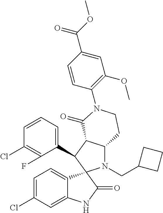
C1(C2C3C(N(CC4CCC4)C24C2=CC=C(Cl)C=C2NC4=O)CCN(C2=C(OC)C=C(C(OC)=O)C=C2)C3=O)=CC=CC(Cl)=C1F
